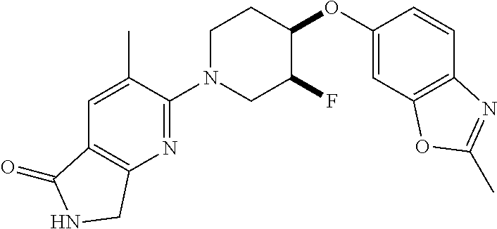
C1(OC2C(F)CN(C3=NC4=C(C=C3C)C(=O)NC4)CC2)=CC2=C(C=C1)N=C(C)O2
